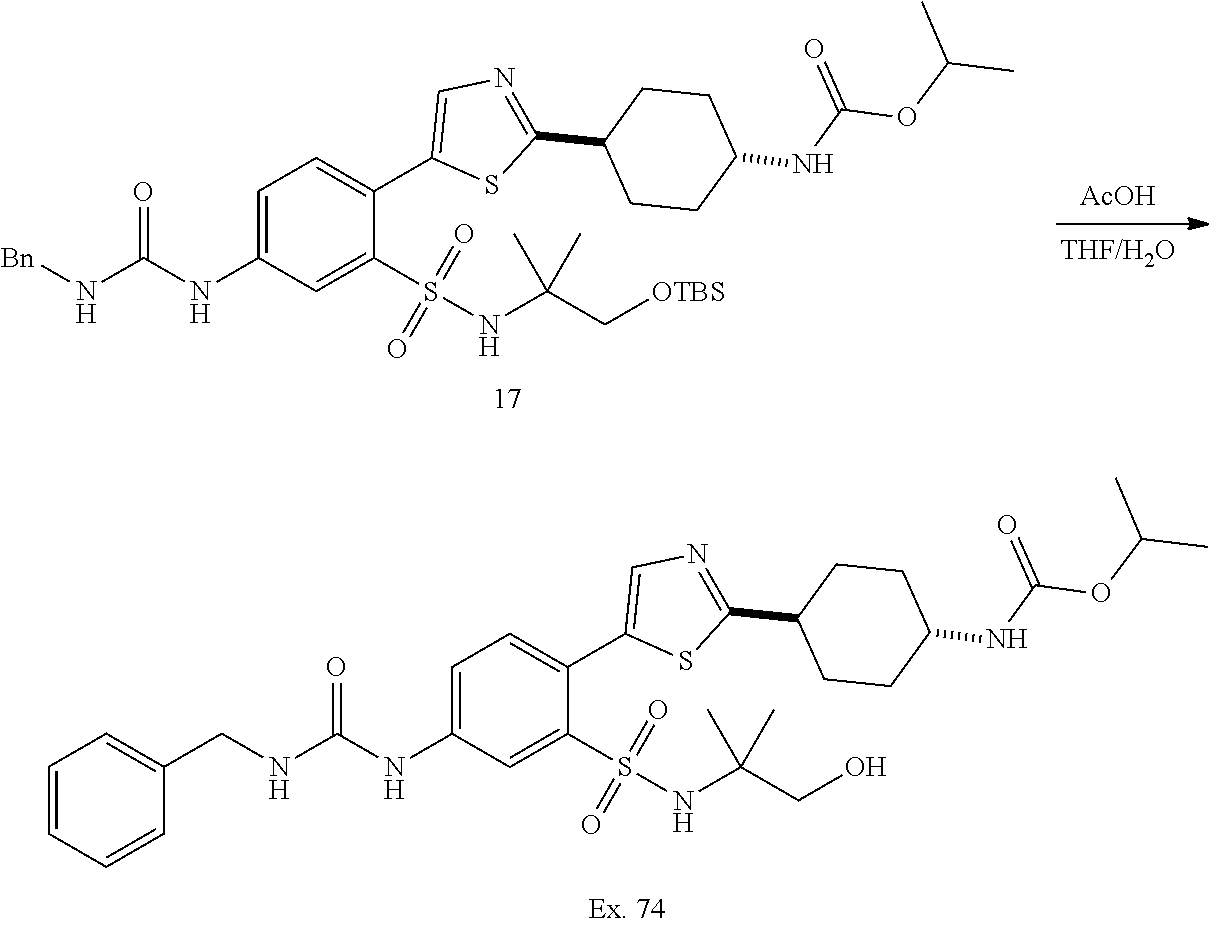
[AcOH].C1=C(NC(=O)N[Bn])C=C(S(NC(C[OTBS])(C)C)(=O)=O)C(C2=CN=C(C3CCC(NC(=O)OC(C)C)CC3)S2)=C1.C1=C(NC(=O)NCC2=CC=CC=C2)C=C(S(NC(CO)(C)C)(=O)=O)C(C2=CN=C(C3CCC(NC(=O)OC(C)C)CC3)S2)=C1
